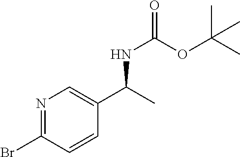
N1=C(Br)C=CC(C(NC(OC(C)(C)C)=O)C)=C1
